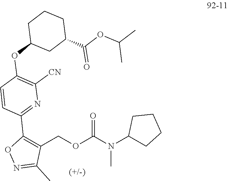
C1(COC(N(C2CCCC2)C)=O)=C(C2=NC([CN])=C(OC3CCCC(C(OC(C)C)=O)C3)C=C2)ON=C1C
